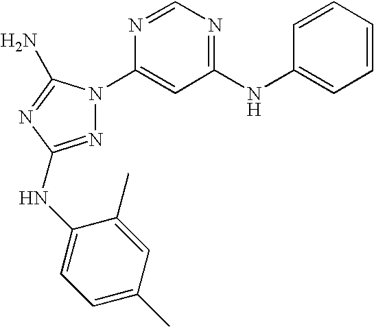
N1=C(NC2=CC=C(C)C=C2C)N=C(N)N1C1=CC(NC2=CC=CC=C2)=NC=N1
